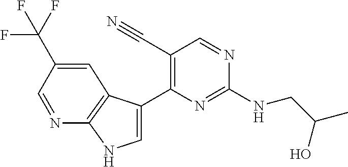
C(NC1=NC(C2=CNC3=C2C=C(C(F)(F)F)C=N3)=C(C#N)C=N1)C(O)C
